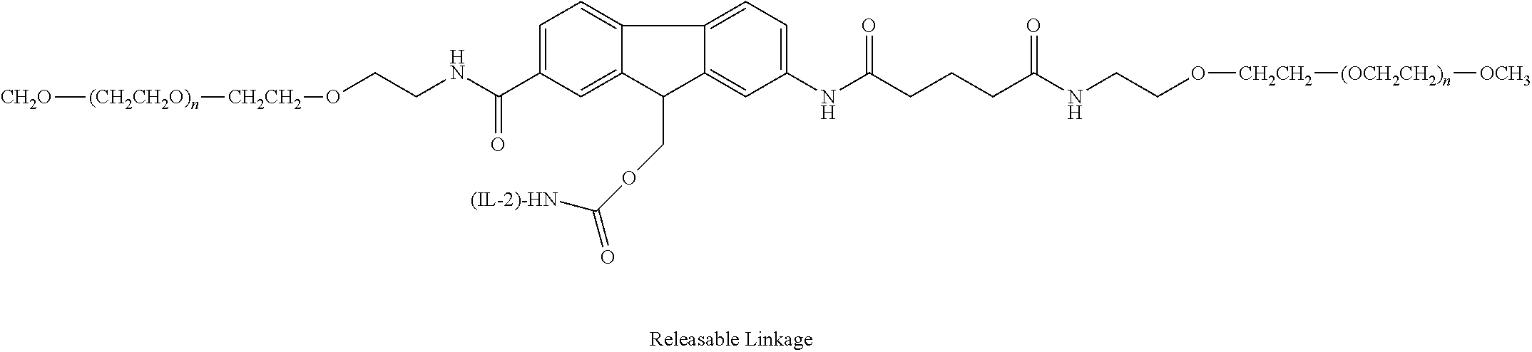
[CH2O][(CH2CH2O)n][CH2CH2]OCCNC(=O)C1=CC=C2C(=C1)C(COC([(IL-2)-HN])=O)C1=CC(NC(=O)CCCC(=O)NCCO[CH2CH2][(OCH2CH2)n][OCH3])=CC=C21
